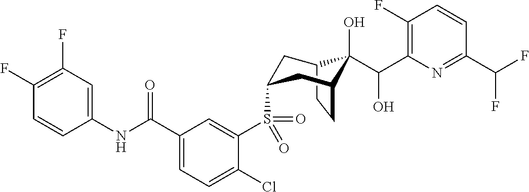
C12CCC(CC(S(C3=CC(C(NC4=CC(F)=C(F)C=C4)=O)=CC=C3Cl)(=O)=O)C1)C2(O)C(C1=C(F)C=CC(C(F)F)=N1)O
